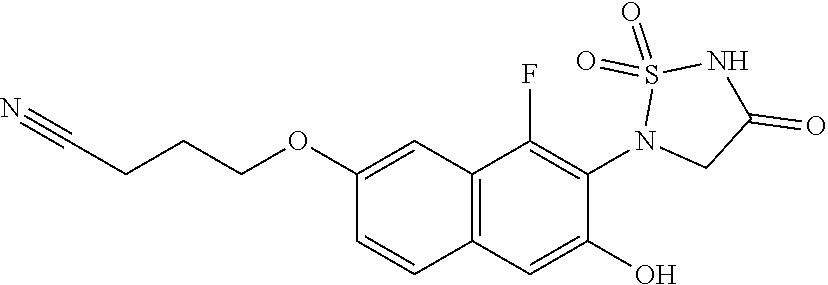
O=S1(=O)N(C2=C(F)C3=C(C=CC(OCCCC#N)=C3)C=C2O)CC(=O)N1
